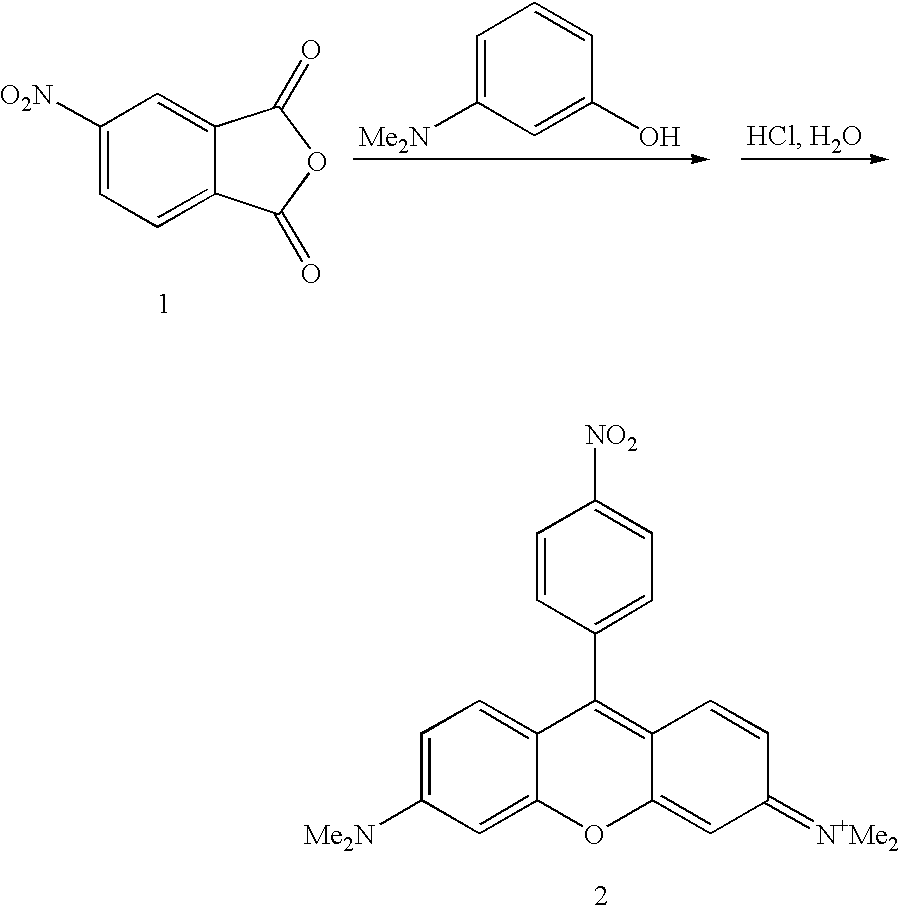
C1=C([Me2N])C=C(O)C=C1.C1([O2N])=CC=C2C(=C1)C(=O)OC2=O.C1=C([Me2N])C=C2C(=C1)C(C1=CC=C([NO2])C=C1)=C1C(=CC(=[N+Me2])C=C1)O2
